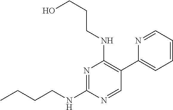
N1=C(NCCCC)N=CC(C2=CC=CC=N2)=C1NCCCO
